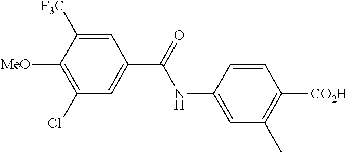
C1=C(NC(=O)C2=CC(Cl)=C([MeO])C([F3C])=C2)C=CC([CO2H])=C1C
